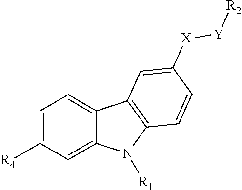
C1=C([R4])C=C2C(=C1)C1=C(N2[R1])C=CC([X][Y][R2])=C1
